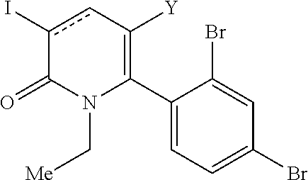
C1(C2=C([Y])cc(I)C(=O)N2C[Me])=CC=C(Br)C=C1Br
